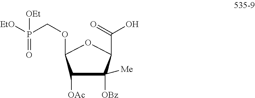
C1([OAc])C([OBz])([Me])C(C(O)=O)OC1OCP([EtO])(=O)[OEt]
